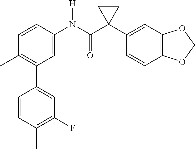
C1=C(N(C(C2(C3=CC4=C(C=C3)OCO4)CC2)=O)[H])C=CC(C)=C1C1=CC(F)=C(C)C=C1
